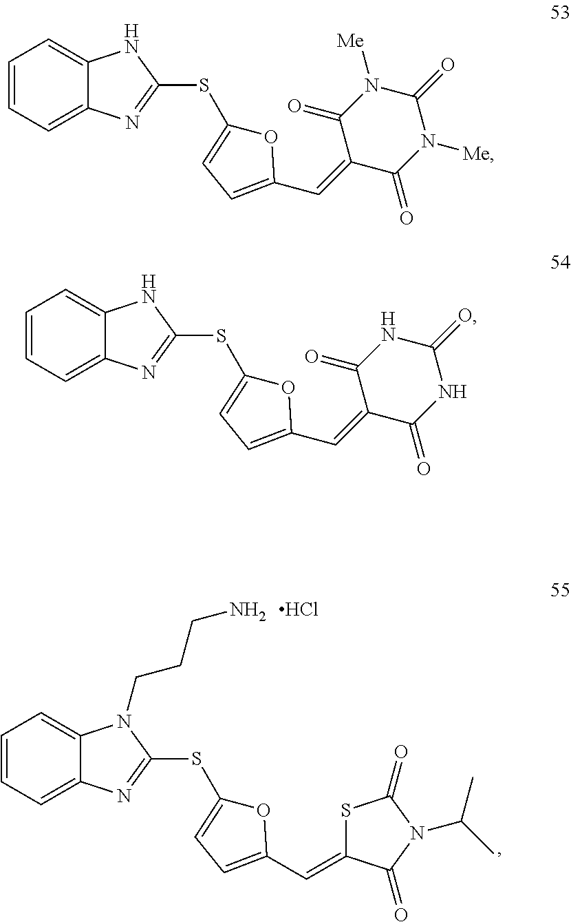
C1=CC=C2C(=C1)NC(SC1=CC=C(C=C3C(=O)N([Me])C(=O)N([Me])C3=O)O1)=N2.C1=CC=C2C(=C1)NC(SC1=CC=C(C=C3C(=O)NC(=O)NC3=O)O1)=N2.C1=CC=C2C(=C1)N(CCCN)C(SC1=CC=C(C=C3SC(=O)N(C(C)C)C3=O)O1)=N2.Cl
